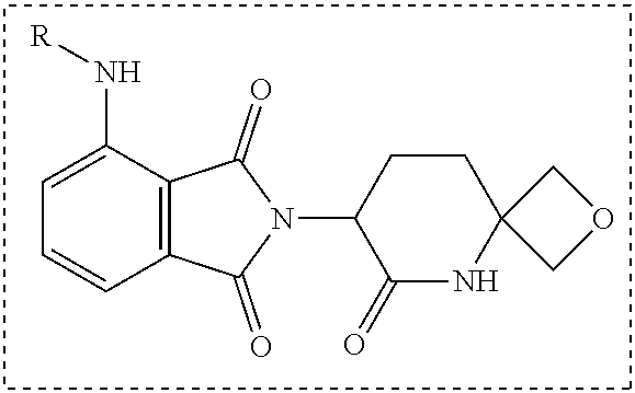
C12=C(C(N[R])=CC=C1)C(=O)N(C1C(=O)NC3(CC1)COC3)C2=O
